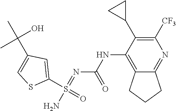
N(C1=C2C(=NC([CF3])=C1C1CC1)CCC2)C(N=S(N)(C1=CC(C(C)(O)C)=CS1)=O)=O
